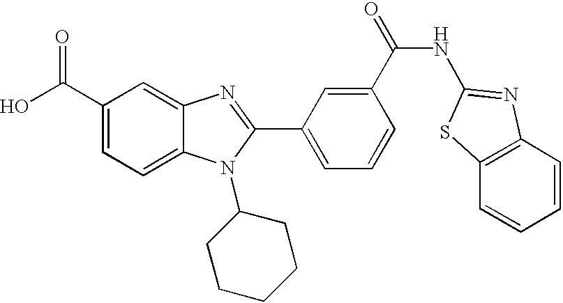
OC(C1=CC=C2C(=C1)N=C(C1=CC=CC(C(=O)NC3=NC4=C(C=CC=C4)S3)=C1)N2C1CCCCC1)=O
